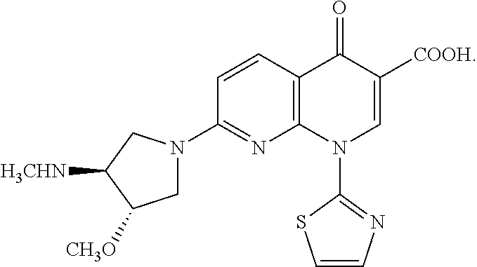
C1=CC2=C(N=C1N1CC([CH3O])C([H3CHN])C1)N(C1=NC=CS1)C=C([COOH])C2=O
